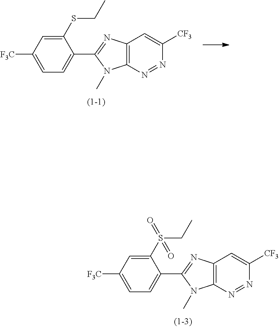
C12=C(N=NC([CF3])=C1)N(C)C(C1=CC=C([F3C])C=C1S(CC)(=O)=O)=N2.C12=C(N=NC([CF3])=C1)N(C)C(C1=CC=C([F3C])C=C1SCC)=N2
